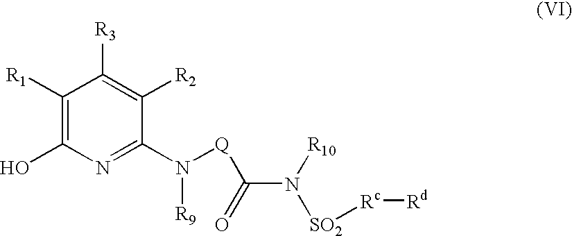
C1([R1])=C(O)N=C(N([Q]C(N([SO2][Rc][Rd])[R10])=O)[R9])C([R2])=C1[R3]
